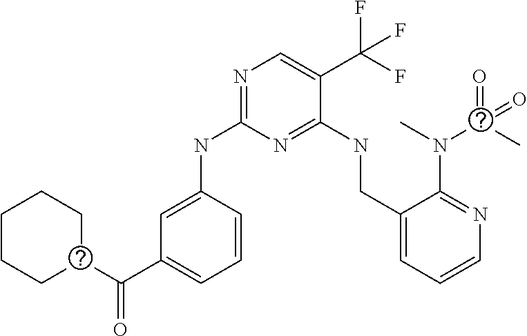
N(C1=NC=C(C(F)(F)F)C(NCC2=CC=CN=C2N(C(=O)(C)=O)C)=N1)C1=CC(C(C2CCCCC2)=O)=CC=C1
